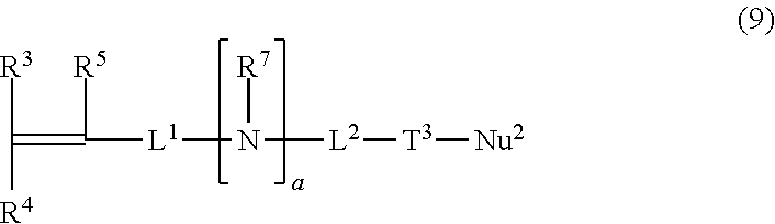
C(=C([R5])[L1]N([L2][T3][Nu2])[R7])([R3])[R4]
